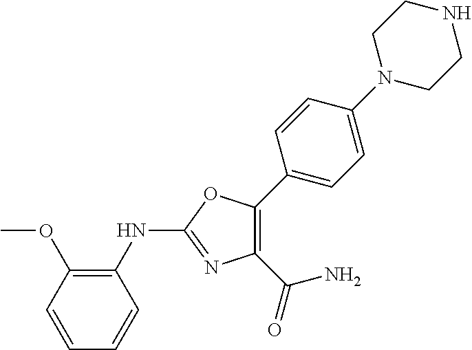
C1(NC2=NC(C(=O)N)=C(C3=CC=C(N4CCNCC4)C=C3)O2)=C(OC)C=CC=C1
